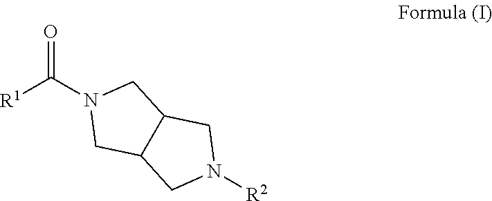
O=C(N1CC2C(C1)CN([R2])C2)[R1]
